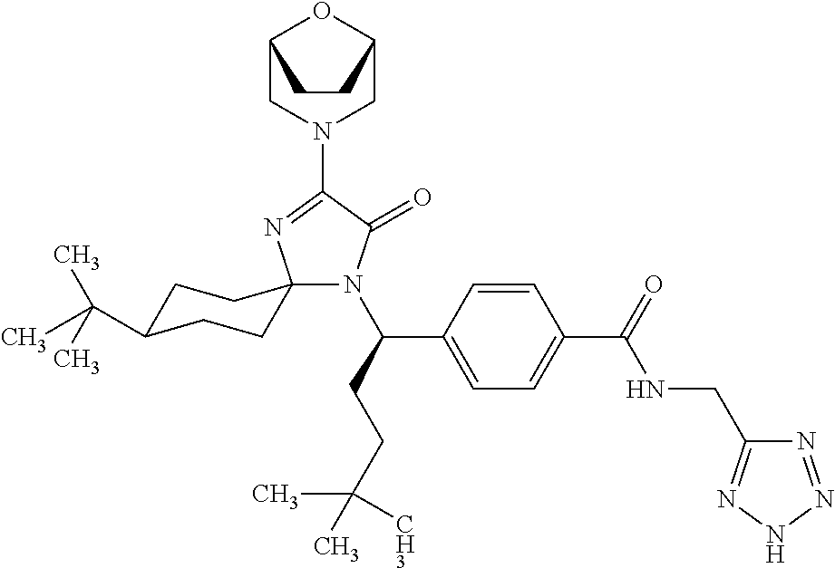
N1(C(CCC([CH3])(C)C)C2=CC=C(C(=O)NCC3=NNN=N3)C=C2)C(=O)C(N2CC3OC(C2)CC3)=NC12CCC(C(C)(C)C)CC2
